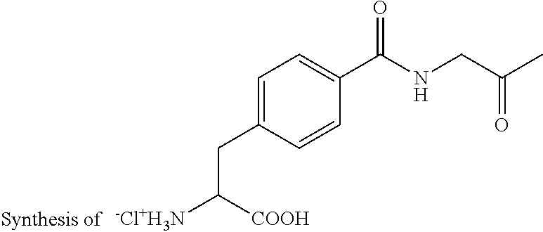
C1=C(CC([COOH])[-Cl+H3N])C=CC(C(NCC(C)=O)=O)=C1
